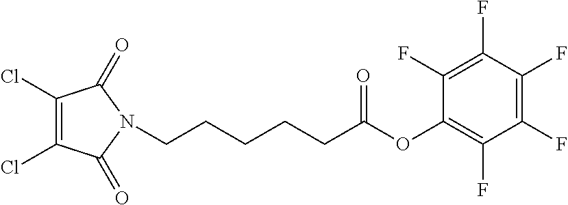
C1(Cl)=C(Cl)C(=O)N(CCCCCC(OC2=C(F)C(F)=C(F)C(F)=C2F)=O)C1=O
